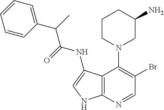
C12=C(N=CC(Br)=C1N1CC(N)CCC1)NC=C2NC(=O)C(C)C1=CC=CC=C1
